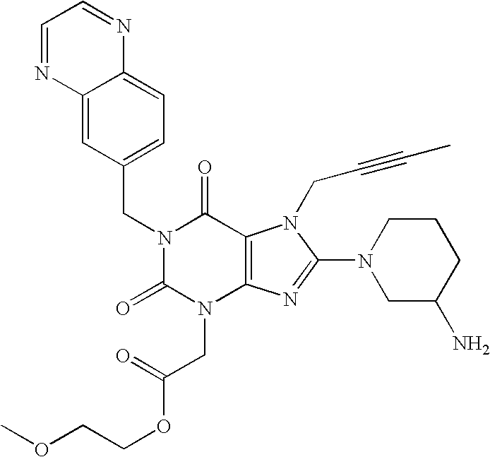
C12=CC(CN3C(=O)N(CC(OCCOC)=O)C4=C(C3=O)N(CC#CC)C(N3CC(N)CCC3)=N4)=CC=C1N=CC=N2
